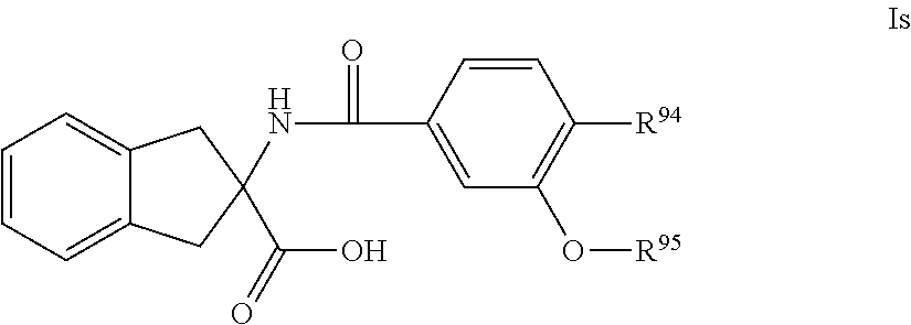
C1=CC=C2C(=C1)CC(C(O)=O)(NC(C1=CC(O[R95])=C([R94])C=C1)=O)C2
